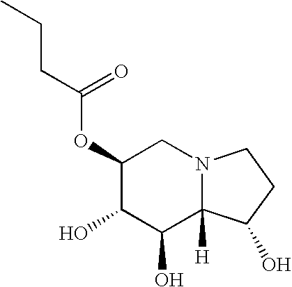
C1(OC(=O)CCC)C(O)C(O)C2([H])N(C1)CCC2O
